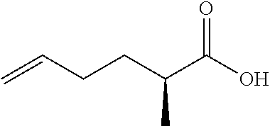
C=CCCC(C)C(O)=O
